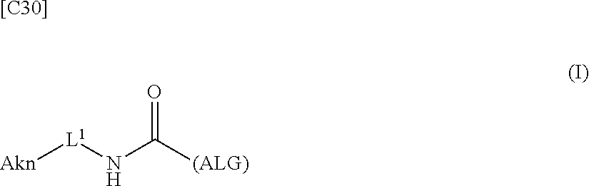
[[C30]].[Akn][L1]NC([(ALG)])=O
